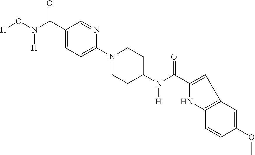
[H]ON(C(C1=CC=C(N2CCC(N(C(C3=CC4=C(N3)C=CC(OC)=C4)=O)[H])CC2)N=C1)=O)[H]
